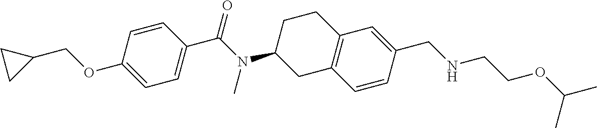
C1=CC(C(N(C2CC3=C(CC2)C=C(CNCCOC(C)C)C=C3)C)=O)=CC=C1OCC1CC1
